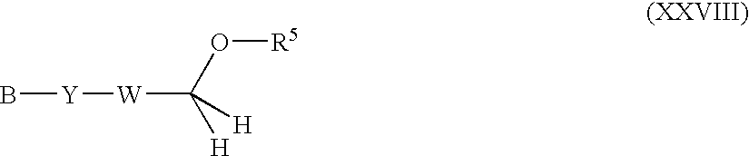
[Y]([W]C([H])(O[R5])[H])B
